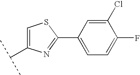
C1(C2=CC=C(F)C(Cl)=C2)=NC(C(C)C)=CS1
